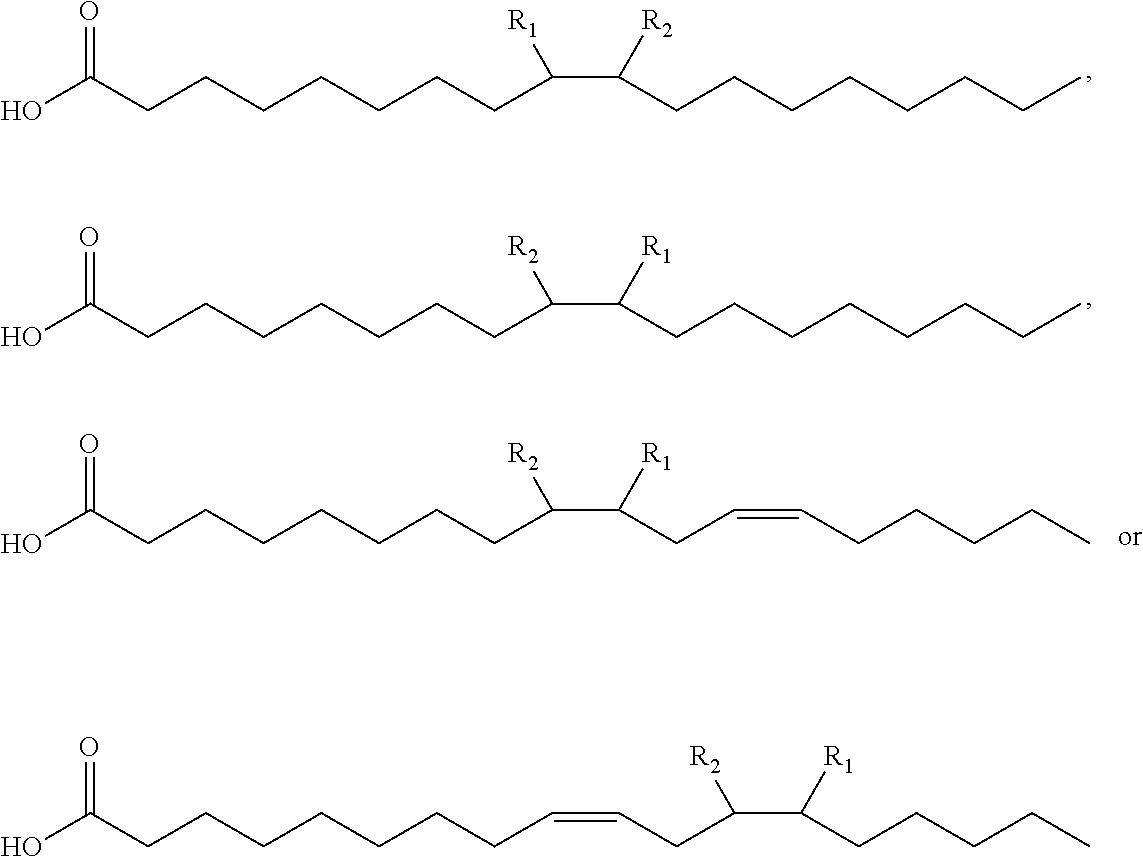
C(CCCCCCC(C(CCCCCCCC)[R2])[R1])C(O)=O.C(CCCCCCC(C(CCCCCCCC)[R1])[R2])C(O)=O.C(CCCCCCC(C(CC=CCCCCC)[R1])[R2])C(O)=O.C(CCCCCCC=CCC(C(CCCCC)[R1])[R2])C(O)=O
